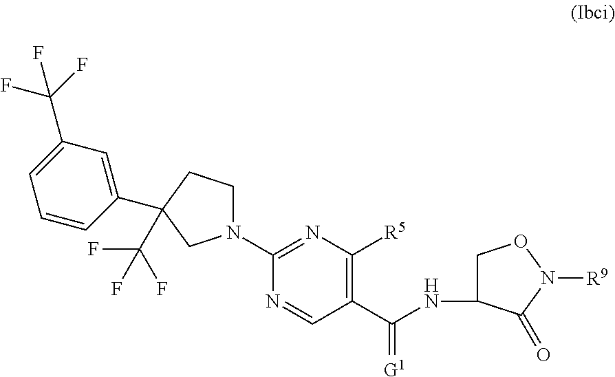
C1(C(NC2CON([R9])C2=O)=[G1])=C([R5])N=C(N2CCC(C3=CC(C(F)(F)F)=CC=C3)(C(F)(F)F)C2)N=C1
